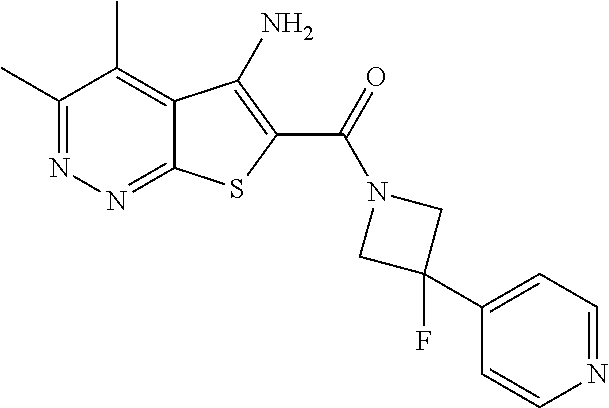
C1(C)=NN=C2C(=C1C)C(N)=C(C(=O)N1CC(F)(C3=CC=NC=C3)C1)S2
